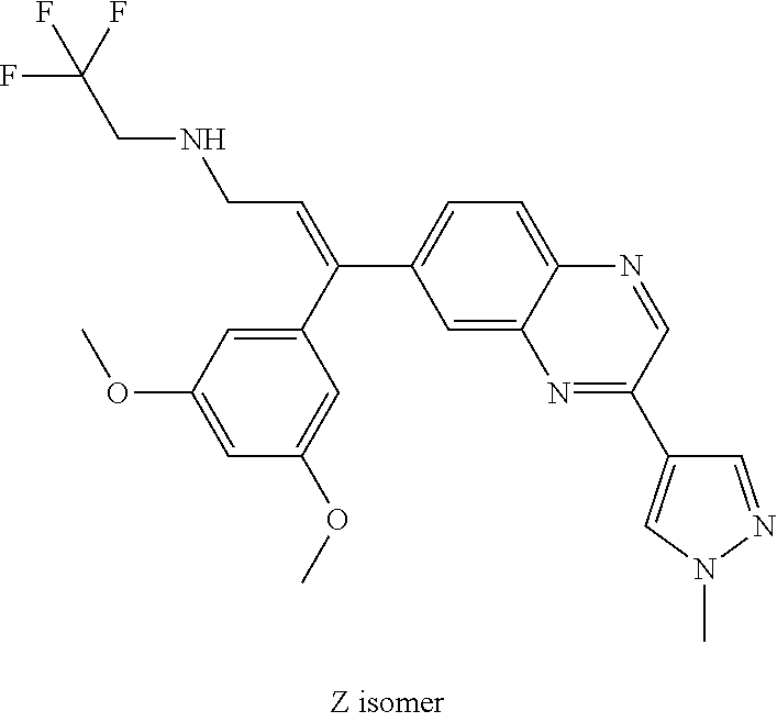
C1(C(=CCNCC(F)(F)F)C2=CC=C3C(=C2)N=C(C2=CN(C)N=C2)C=N3)=CC(OC)=CC(OC)=C1
